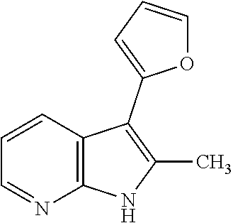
C1=CC2=C(N=C1)NC(C)=C2C1=CC=CO1
